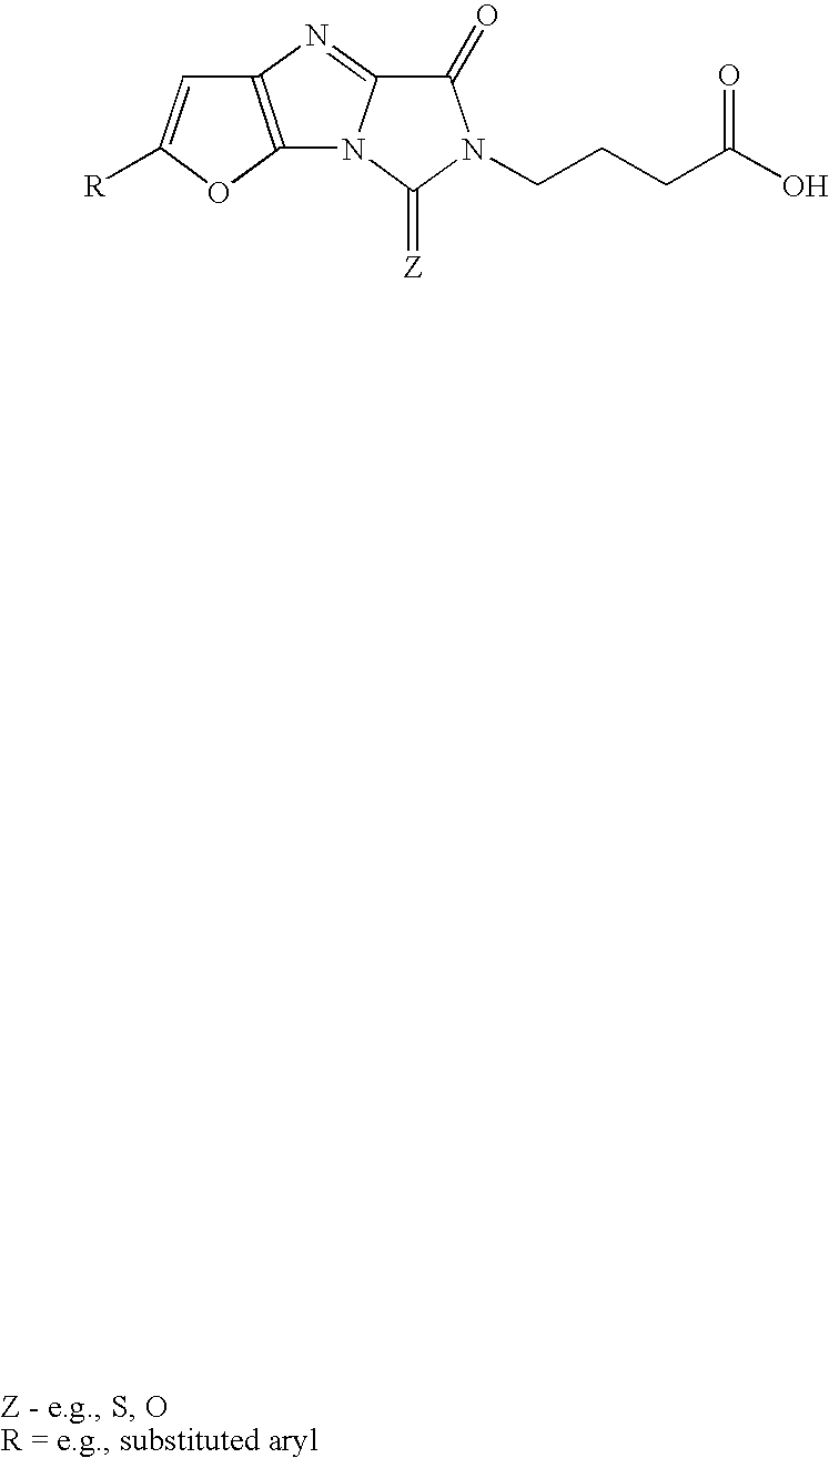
C12=C(OC([R])=C1)N1C(=N2)C(=O)N(CCCC(O)=O)C1=[Z]
